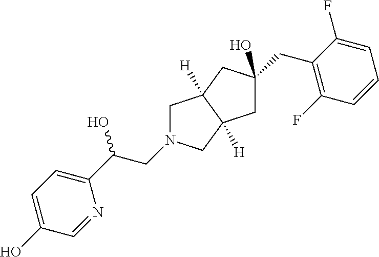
C1N(CC(C2=CC=C(O)C=N2)O)CC2([H])C1([H])CC(CC1=C(F)C=CC=C1F)(O)C2
